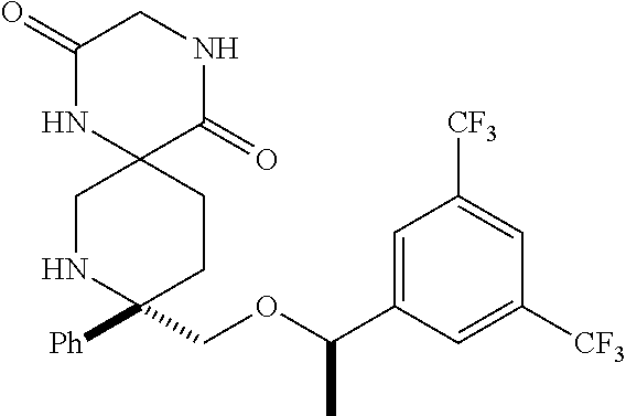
C1(=O)NC2(C(=O)NC1)CNC([Ph])(COC(C1=CC([CF3])=CC([CF3])=C1)C)CC2
